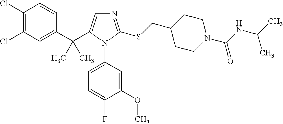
C1(C(C2=CN=C(SCC3CCN(C(NC(C)C)=O)CC3)N2C2=CC=C(F)C(OC)=C2)(C)C)=CC(Cl)=C(Cl)C=C1
